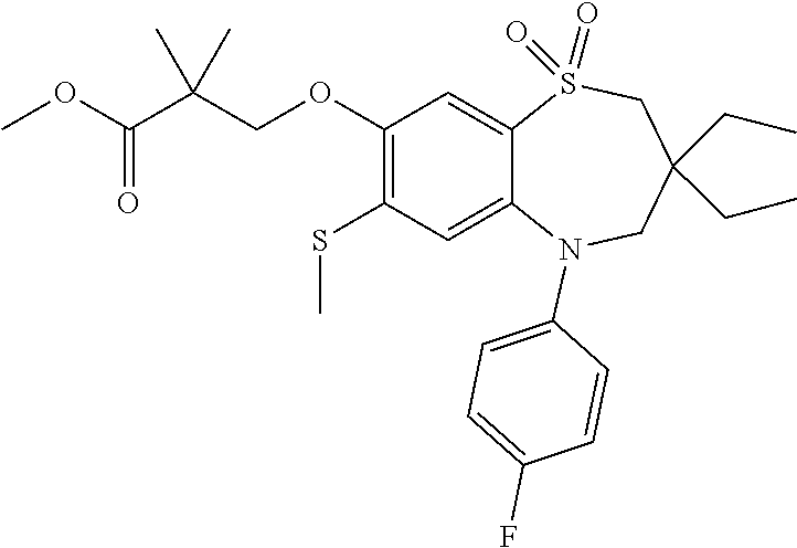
C1=C2S(=O)(=O)CC(CC)(CC)CN(C3=CC=C(F)C=C3)C2=CC(SC)=C1OCC(C(OC)=O)(C)C
